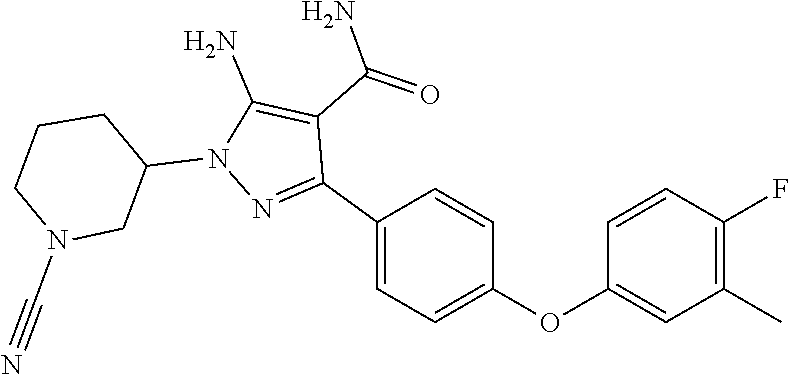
C1N(C#N)CC(N2C(N)=C(C(=O)N)C(C3=CC=C(OC4=CC(C)=C(F)C=C4)C=C3)=N2)CC1
